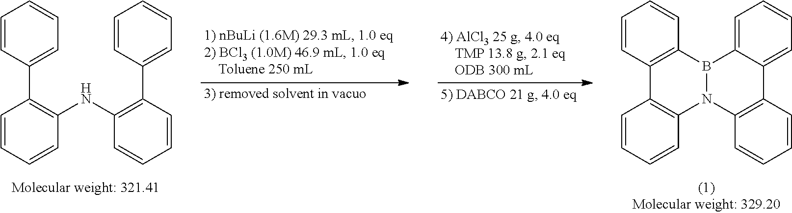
C1=CC(C2=C(NC3=C(C4=CC=CC=C4)C=CC=C3)C=CC=C2)=CC=C1.C1=CC2=C(C=C1)B1N(C3=C2C=CC=C3)C2=C(C=CC=C2)C2=CC=CC=C21
